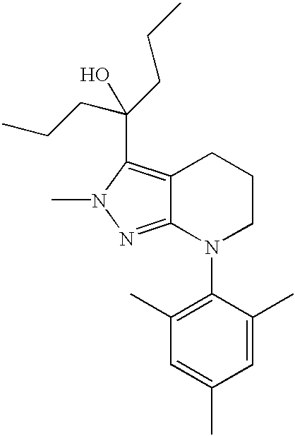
C12=C(C(O)(CCC)CCC)N(C)N=C1N(C1=C(C)C=C(C)C=C1C)CCC2
